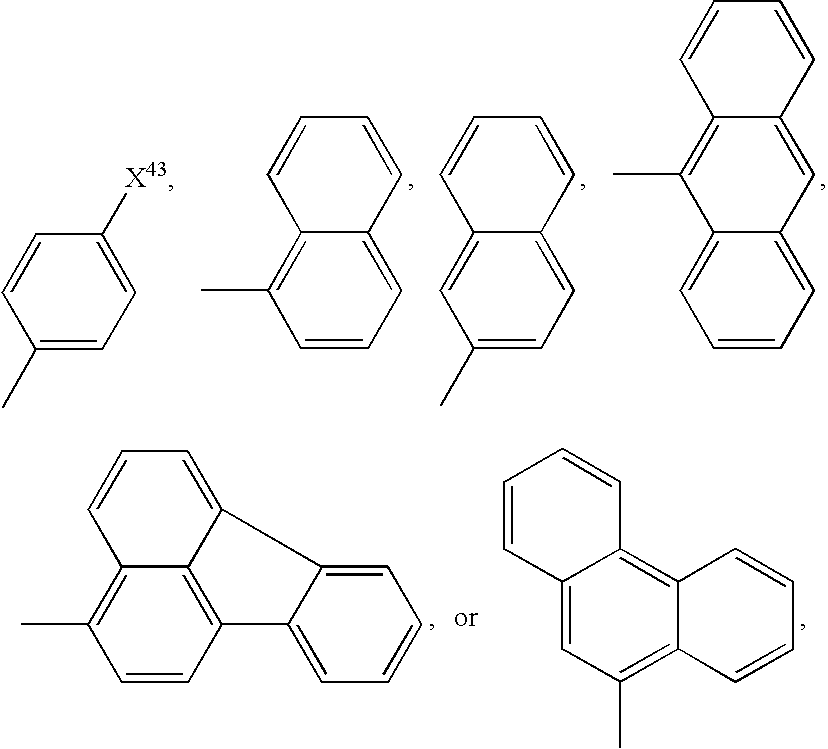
C1=CC=C2C(=C1C)C=CC=C2.C1(C)=CC=C2C(=C1)C=CC=C2.C1=CC=C2C(=C1)C(C)=C1C(=C2)C=CC=C1.C1(C)=CC=C([X43])C=C1.C1=CC2=C3C(=C1C)C=CC=C3C1=CC=CC=C21.C12=CC(C)=C3C(=C1C=CC=C2)C=CC=C3
